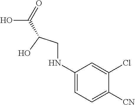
N(CC(O)C(=O)O)C1=CC=C([CN])C(Cl)=C1
